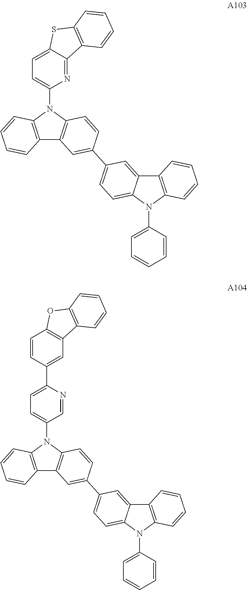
N1=C2C(=CC=C1N1C3=C(C4=C1C=CC(C1=CC=C5C(=C1)C1=C(N5C5=CC=CC=C5)C=CC=C1)=C4)C=CC=C3)SC1=C2C=CC=C1.C1=NC(C2=CC3=C(C=C2)OC2=C3C=CC=C2)=CC=C1N1C2=C(C3=C1C=CC(C1=CC=C4C(=C1)C1=C(N4C4=CC=CC=C4)C=CC=C1)=C3)C=CC=C2
